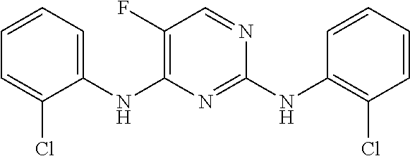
C1=CC=C(NC2=C(F)C=NC(NC3=C(Cl)C=CC=C3)=N2)C(Cl)=C1
